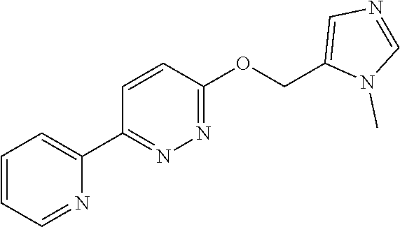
C1=CC=NC(C2=NN=C(OCC3=CN=CN3C)C=C2)=C1
